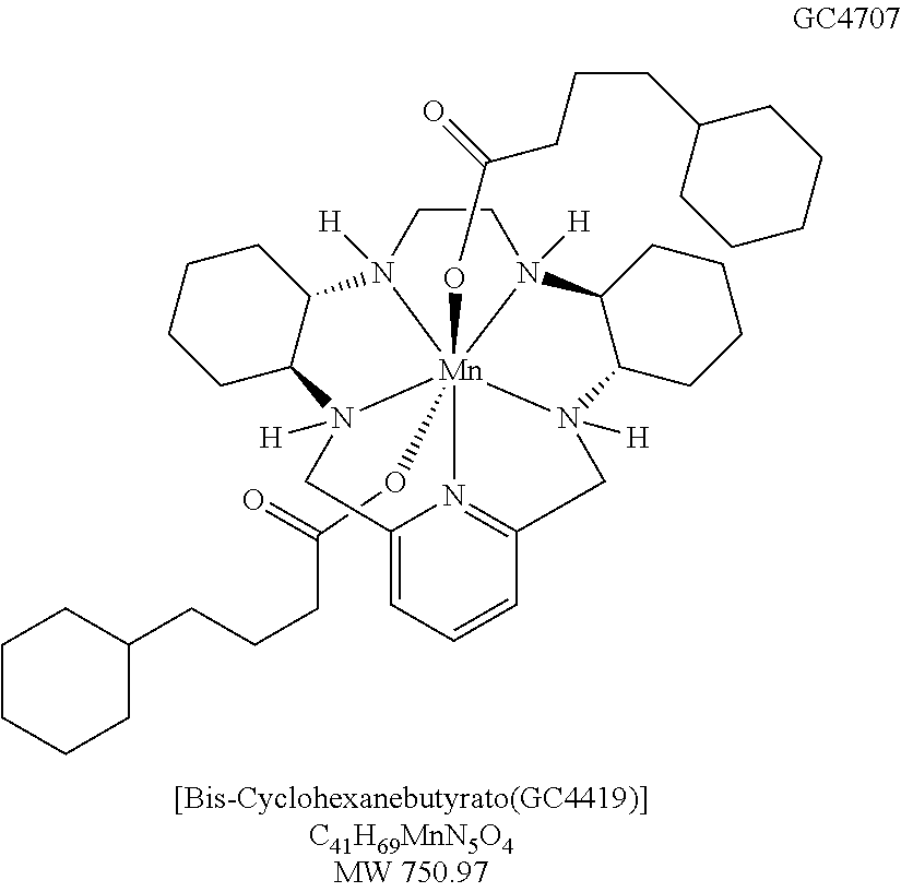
C(O[Mn]1234(OC(CCCC5CCCCC5)=O)N5([H])C6C(CCCC6)N1([H])CC1=CC=CC(=N12)CN3([H])C1C(N4([H])CC5)CCCC1)(=O)CCCC1CCCCC1
